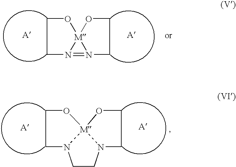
C1N2=N3[M]2(OC1)OCC3.C1CO[M]23N(CCO2)CCN13
